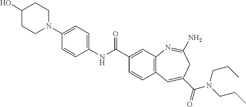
C1=C(N2CCC(O)CC2)C=CC(NC(C2=CC3=C(C=C2)C=C(C(=O)N(CCC)CCC)CC(N)=N3)=O)=C1
